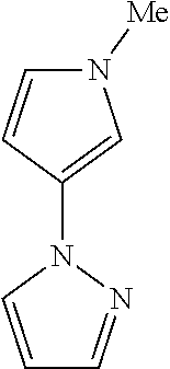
C1(N2C=CC=N2)=CN([Me])C=C1
